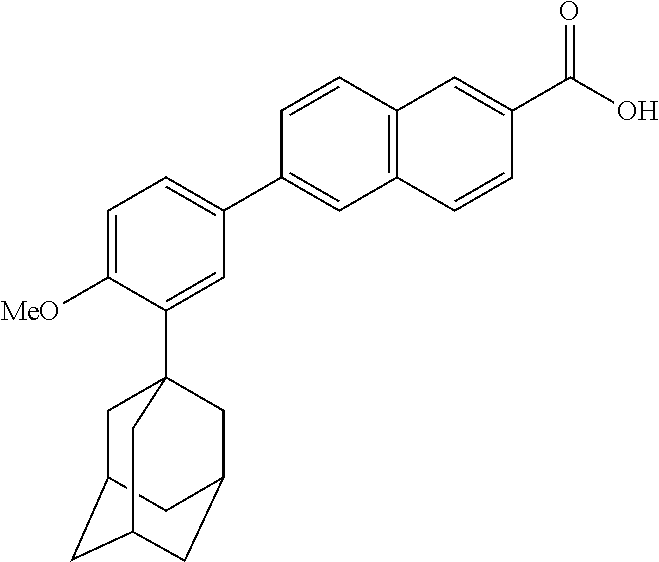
C1=C([MeO])C(C23CC4CC(CC(C2)C4)C3)=CC(C2=CC3=C(C=C2)C=C(C(O)=O)C=C3)=C1
